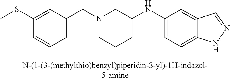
N1(CC2=CC=CC(SC)=C2)CCCC(NC2=CC=C3C(=C2)C=NN3)C1
